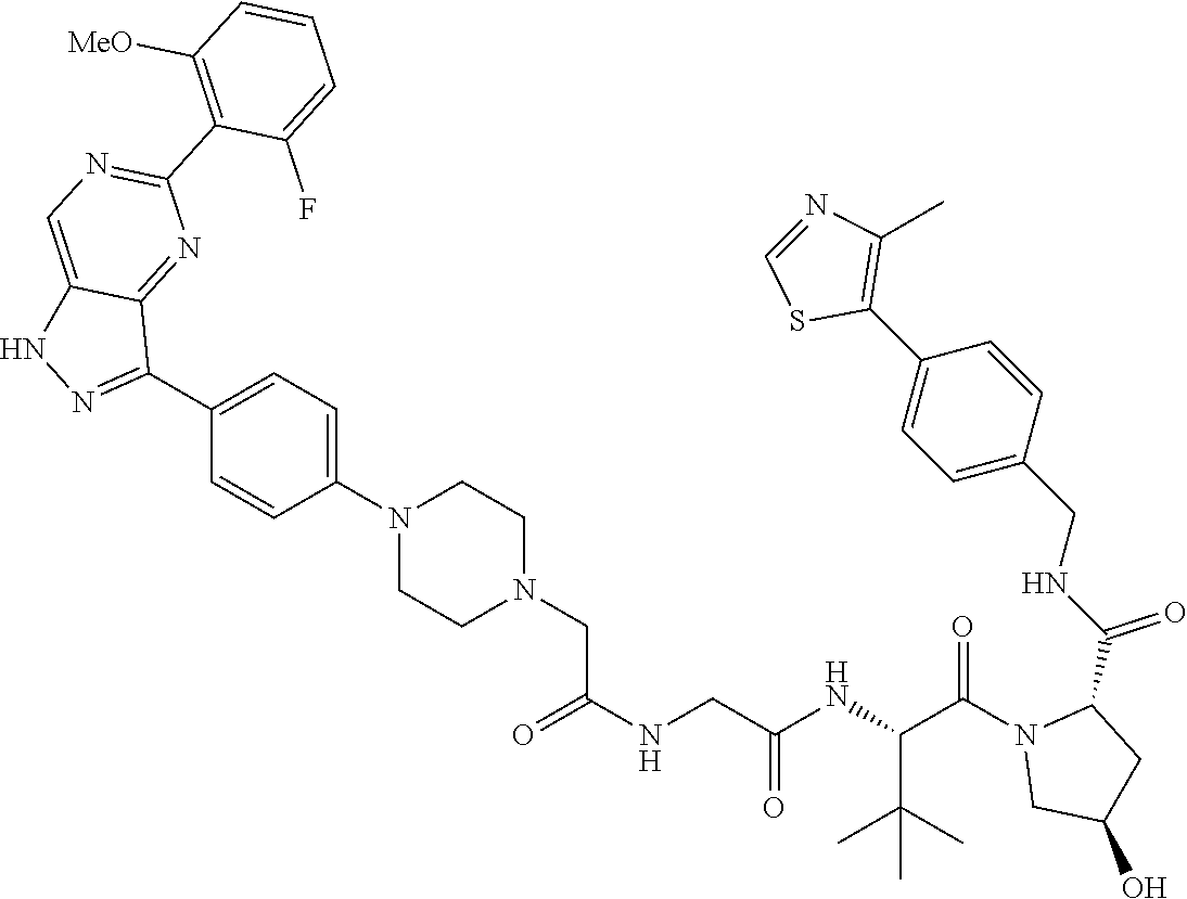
C1=NC(C)=C(C2=CC=C(CNC(C3N(C(C(NC(CNC(=O)CN4CCN(C5=CC=C(C6=NNC7=CN=C(C8=C([MeO])C=CC=C8F)N=C67)C=C5)CC4)=O)C(C)(C)C)=O)CC(O)C3)=O)C=C2)S1
